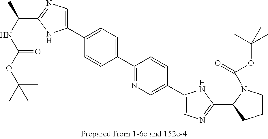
C1(C2=CC=C(C3=NC=C(C4=CN=C(C5CCCN5C(OC(C)(C)C)=O)N4)C=C3)C=C2)=CN=C(C(NC(OC(C)(C)C)=O)C)N1
